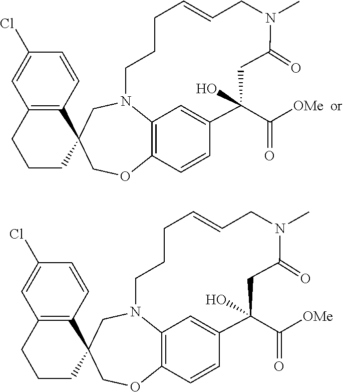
C12=C3C=CC(=C1)C(C([OMe])=O)(O)CC(=O)N(C)CC=CCCCN2CC1(CO3)C2=C(CCC1)C=C(Cl)C=C2.C12=C3C=CC(=C1)C(C([OMe])=O)(O)CC(=O)N(C)CC=CCCCN2CC1(CO3)C2=C(CCC1)C=C(Cl)C=C2
